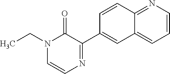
N1(CC)C=CN=C(C2=CC3=CC=CN=C3C=C2)C1=O
